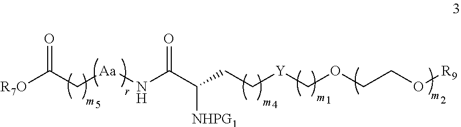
C(OCCO[R9])[Y]CCC(C(N[Aa]CC([R7O])=O)=O)[NHPG1]
